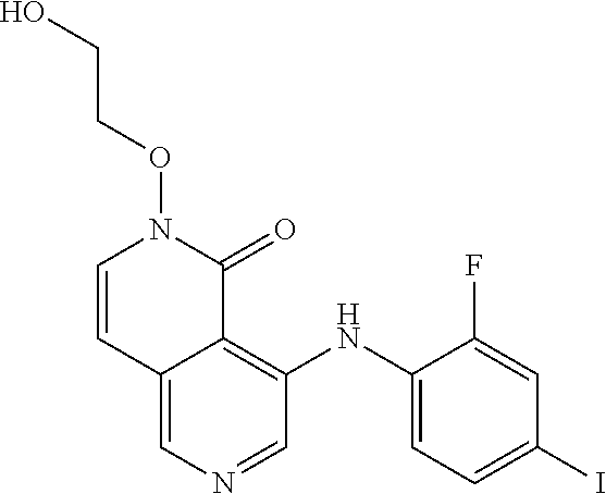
C12=CN=CC(NC3=CC=C(I)C=C3F)=C1C(=O)N(OCCO)C=C2
